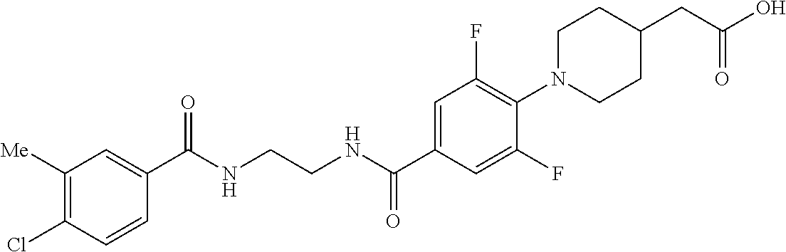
C(NCCNC(C1=CC(F)=C(N2CCC(CC(O)=O)CC2)C(F)=C1)=O)(=O)C1=CC([Me])=C(Cl)C=C1
